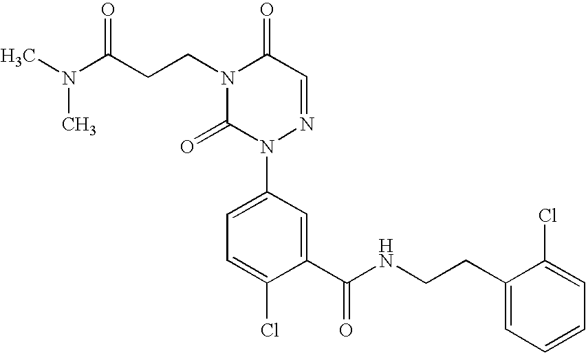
N1(CCC(N(C)C)=O)C(=O)N(C2=CC=C(Cl)C(C(NCCC3=CC=CC=C3Cl)=O)=C2)N=CC1=O
